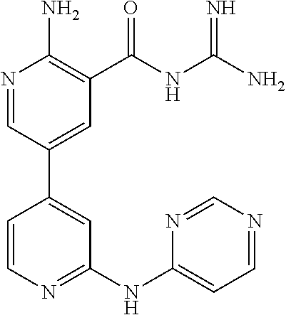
C1=CN=C(NC2=CC=NC=N2)C=C1C1=CC(C(NC(N)=N)=O)=C(N)N=C1
